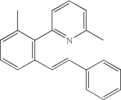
C1(C)=CC=CC(C=CC2=CC=CC=C2)=C1C1=NC(C)=CC=C1
